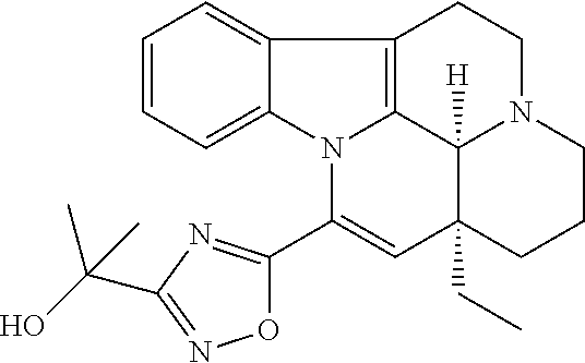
C1=CC=C2C(=C1)C1=C3N2C(C2=NC(C(O)(C)C)=NO2)=CC2(CC)C3([H])N(CC1)CCC2
